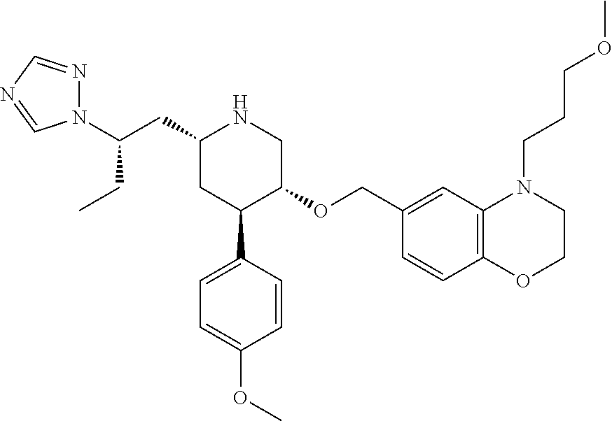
C1(CC(N2N=CN=C2)CC)CC(C2=CC=C(OC)C=C2)C(OCC2=CC3=C(C=C2)OCCN3CCCOC)CN1
